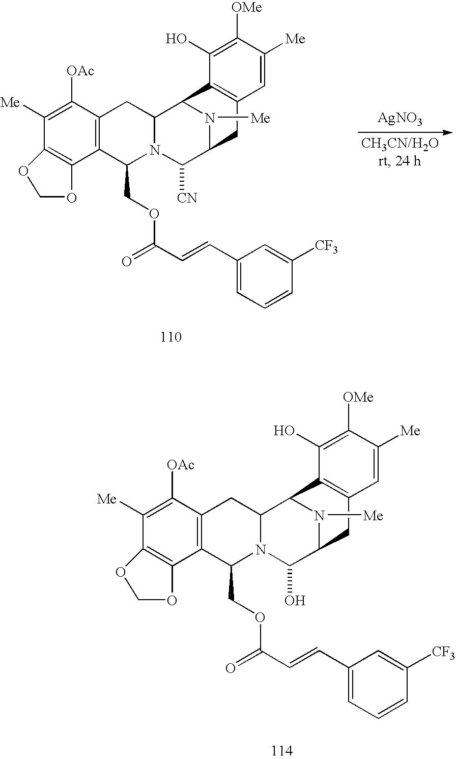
C1([Me])=C([OAc])C2=C(C(COC(=O)C=CC3=CC=CC([CF3])=C3)N3C(C2)C2C4=C(C=C([Me])C([OMe])=C4O)CC(C3O)N2[Me])C2=C1OCO2.C1([Me])=C([OAc])C2=C(C(COC(=O)C=CC3=CC=CC([CF3])=C3)N3C(C2)C2C4=C(C=C([Me])C([OMe])=C4O)CC(C3[CN])N2[Me])C2=C1OCO2.[AgNO3]
